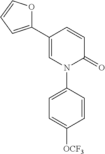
C1=C(C2=CC=CO2)C=CC(=O)N1C1=CC=C([OCF3])C=C1
